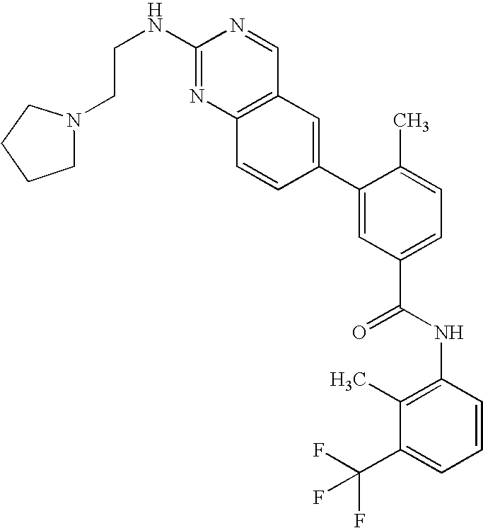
C1(C2=CC(C(NC3=C(C)C(C(F)(F)F)=CC=C3)=O)=CC=C2C)=CC2=C(C=C1)N=C(NCCN1CCCC1)N=C2
